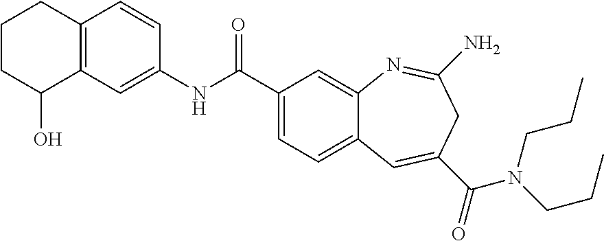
C1C(O)C2=C(C=CC(NC(C3=CC=C4C(=C3)N=C(N)CC(C(=O)N(CCC)CCC)=C4)=O)=C2)CC1
